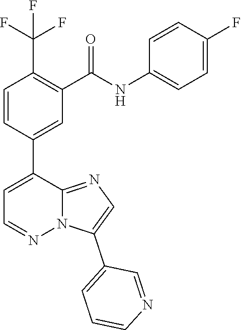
C1=CC(C2=CC=NN3C2=NC=C3C2=CC=CN=C2)=CC(C(NC2=CC=C(F)C=C2)=O)=C1C(F)(F)F
